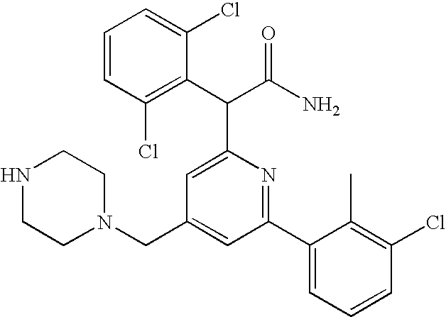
N1(CC2=CC(C3=CC=CC(Cl)=C3C)=NC(C(C(N)=O)C3=C(Cl)C=CC=C3Cl)=C2)CCNCC1
